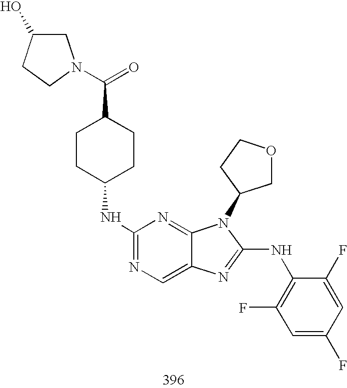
C1(NC2CCC(C(=O)N3CC(O)CC3)CC2)=NC=C2C(=N1)N(C1COCC1)C(NC1=C(F)C=C(F)C=C1F)=N2
